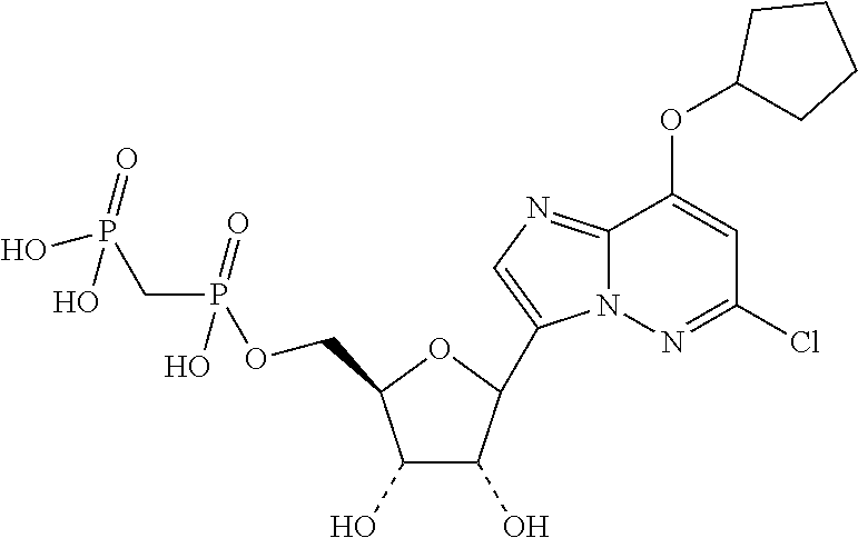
C1(O)C(O)C(C2=CN=C3N2N=C(Cl)C=C3OC2CCCC2)OC1COP(CP(O)(=O)O)(=O)O
